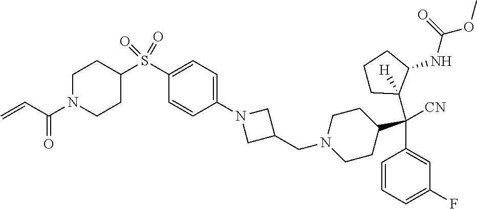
C1(S(C2CCN(C(C=C)=O)CC2)(=O)=O)=CC=C(N2CC(CN3CCC(C(C4=CC(F)=CC=C4)([CN])C4([H])CCCC4NC(=O)OC)CC3)C2)C=C1
